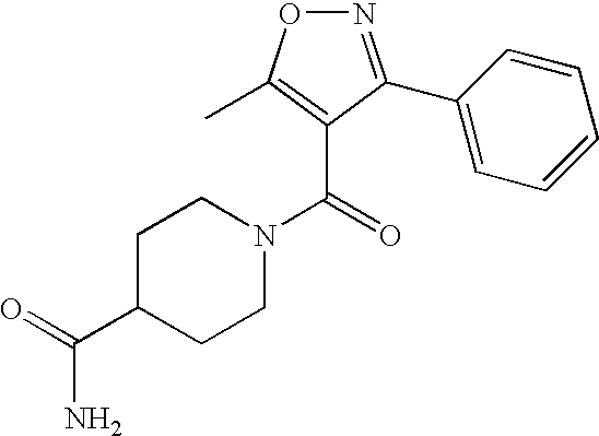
C1C(C(=O)N)CCN(C(=O)C2=C(C)ON=C2C2=CC=CC=C2)C1
